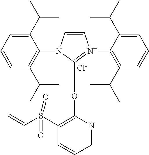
C1(C(C)C)=CC=CC(C(C)C)=C1N1C=C[N+](C2=C(C(C)C)C=CC=C2C(C)C)=C1OC1=C(S(C=C)(=O)=O)C=CC=N1.[Cl-]
